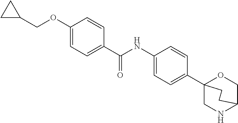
C1C(COC2=CC=C(C(NC3=CC=C(C45CNC(CO4)CC5)C=C3)=O)C=C2)C1
